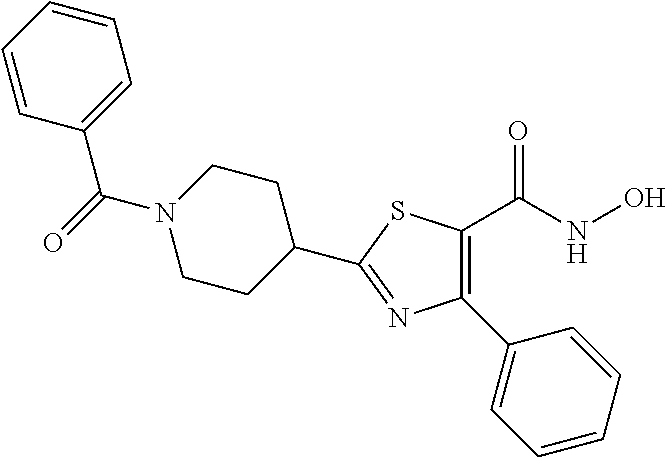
C1=CC=CC(C(N2CCC(C3=NC(C4=CC=CC=C4)=C(C(NO)=O)S3)CC2)=O)=C1
